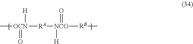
C[OCN]([RA][NCO]([RB]C)(=O)[H])([H])=O
